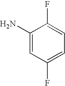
C1(N)=CC(F)=CC=C1F
